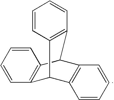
C1=CC2=C(C=C1)C1C3=C(C2C2=C1C=CC=C2)C=CC=C3
